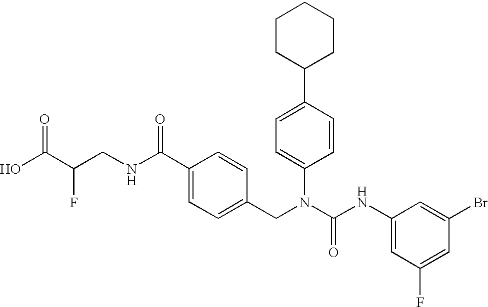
OC(C(CNC(C1=CC=C(CN(C(NC2=CC(F)=CC(Br)=C2)=O)C2=CC=C(C3CCCCC3)C=C2)C=C1)=O)F)=O
